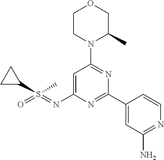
C1CN(C2=NC(C3=CC(N)=NC=C3)=NC(N=S(=O)(C3CC3)C)=C2)C(C)CO1
